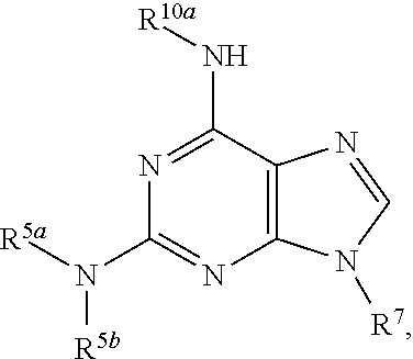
N1=C(N[R10a])C2=C(N=C1N([R5b])[R5a])N([R7])C=N2
